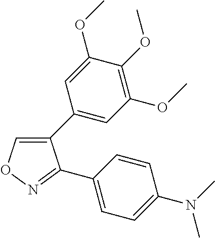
C1(C2=CC(OC)=C(OC)C(OC)=C2)=CON=C1C1=CC=C(N(C)C)C=C1
